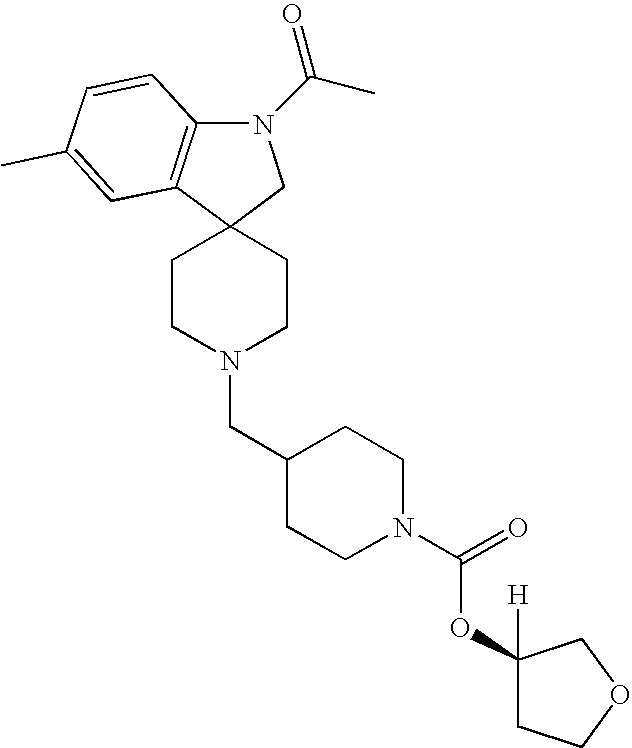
C12(CCN(CC3CCN(C(OC4([H])CCOC4)=O)CC3)CC1)CN(C(C)=O)C1=C2C=C(C)C=C1
